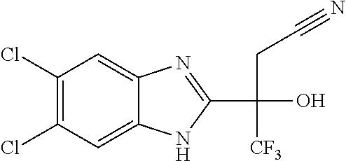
C1(Cl)=C(Cl)C=C2C(=C1)N=C(C(O)(CC#N)[CF3])N2
